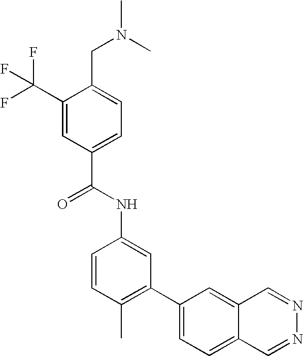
C1(C(F)(F)F)=CC(C(NC2=CC(C3=CC=C4C(=C3)C=NN=C4)=C(C)C=C2)=O)=CC=C1CN(C)C
